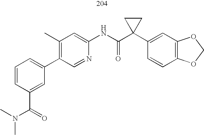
C1(C2=CC=CC(C(N(C)C)=O)=C2)=C(C)C=C(NC(C2(C3=CC4=C(C=C3)OCO4)CC2)=O)N=C1
